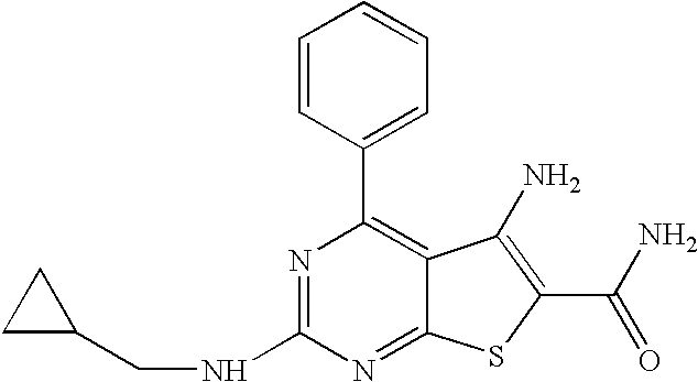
C1=CC(C2=C3C(=NC(NCC4CC4)=N2)SC(C(=O)N)=C3N)=CC=C1
